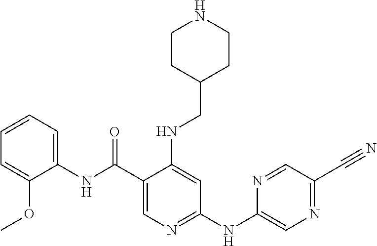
C1(C(NC2=CC=CC=C2OC)=O)=CN=C(NC2=CN=C(C#N)C=N2)C=C1NCC1CCNCC1
